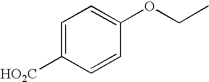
C1=C([HO2C])C=CC(OCC)=C1
